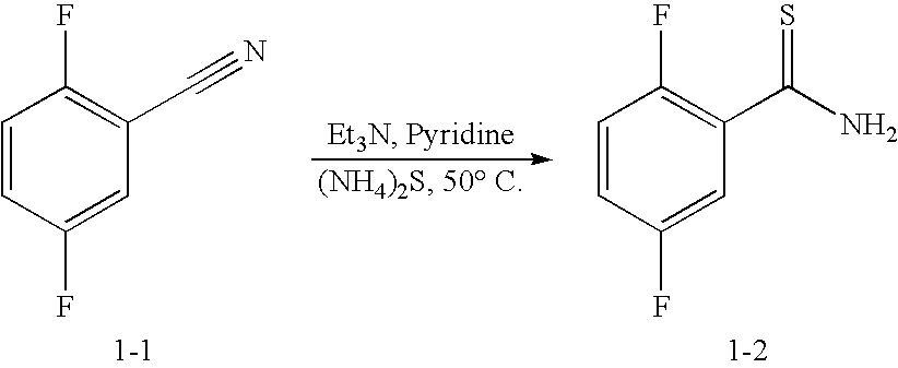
C1=CC(F)=CC(C#N)=C1F.C1=CC(F)=CC(C(N)=S)=C1F
